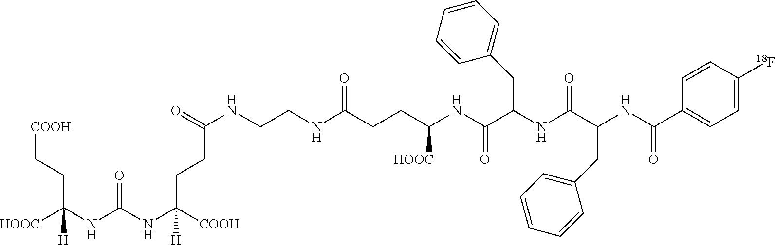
[COOH]CCC(NC(NC([COOH])(CCC(NCCNC(CCC(NC(C(NC(C(NC(C1=CC=C([18F])C=C1)=O)CC1=CC=CC=C1)=O)CC1=CC=CC=C1)=O)[HOOC])=O)=O)[H])=O)([HOOC])[H]
